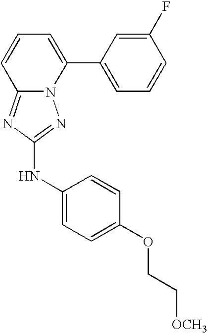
N12C(=NC(NC3=CC=C(OCC[OCH3])C=C3)=N1)C=CC=C2C1=CC=CC(F)=C1
